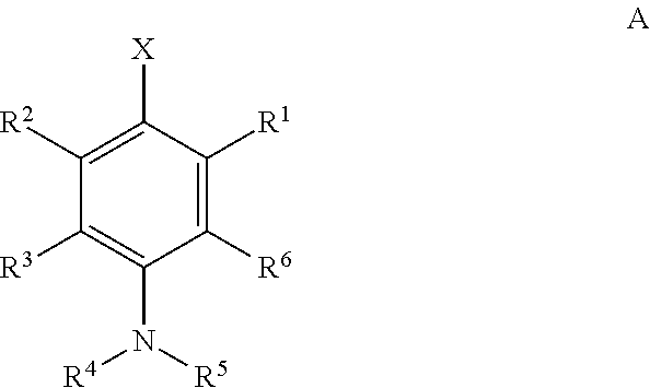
C1([X])=C([R2])C([R3])=C(N([R5])[R4])C([R6])=C1[R1]
